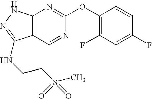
C12=C(NN=C1NCCS(C)(=O)=O)N=C(OC1=C(F)C=C(F)C=C1)N=C2
